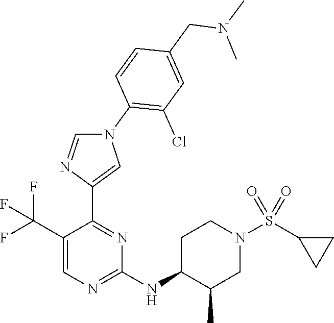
C1(C(F)(F)F)=CN=C(NC2CCN(S(C3CC3)(=O)=O)CC2C)N=C1C1=CN(C2=C(Cl)C=C(CN(C)C)C=C2)C=N1
